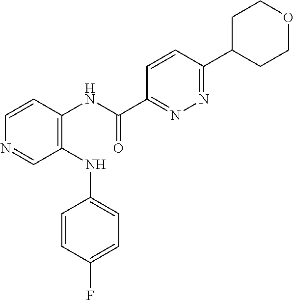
C1(F)=CC=C(NC2=C(NC(C3=NN=C(C4CCOCC4)C=C3)=O)C=CN=C2)C=C1
